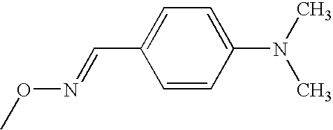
CON=CC1=CC=C(N(C)C)C=C1
